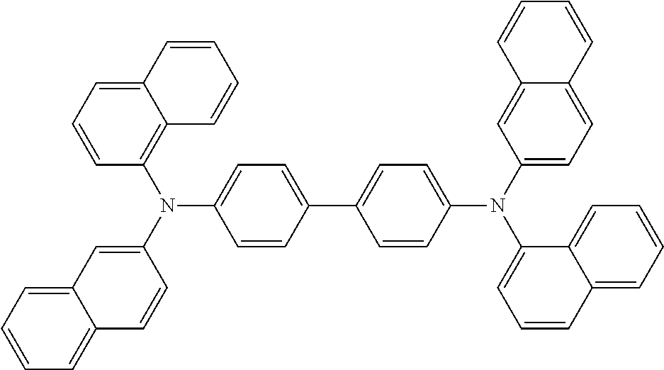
C1=C2C(=C(N(C3=CC4=CC=CC=C4C=C3)C3=CC=C(C4=CC=C(N(C5=CC=C6C(=C5)C=CC=C6)C5=CC=CC6=CC=CC=C56)C=C4)C=C3)C=C1)C=CC=C2
